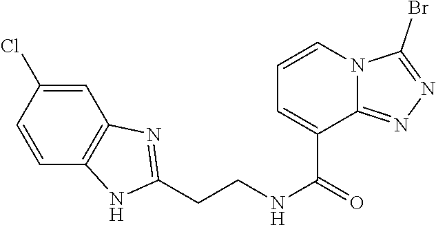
C1=C(Cl)C=CC2=C1N=C(CCNC(=O)C1=CC=CN3C1=NN=C3Br)N2
